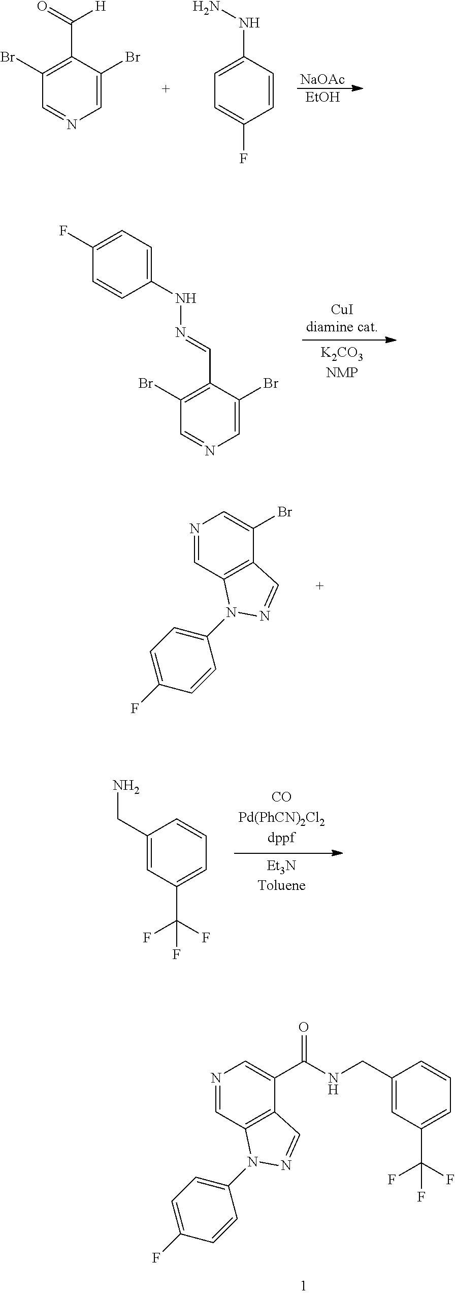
[NaOAc].[EtOH].C1(Br)=C(C(=O)[H])C(Br)=CN=C1.C1=C(NN)C=CC(F)=C1.C1(Br)=C(C=NNC2=CC=C(F)C=C2)C(Br)=CN=C1.N1=CC2=C(C(Br)=C1)C=NN2C1=CC=C(F)C=C1.C1(CN)=CC(C(F)(F)F)=CC=C1.N1=CC2=C(C(C(NCC3=CC(C(F)(F)F)=CC=C3)=O)=C1)C=NN2C1=CC=C(F)C=C1
